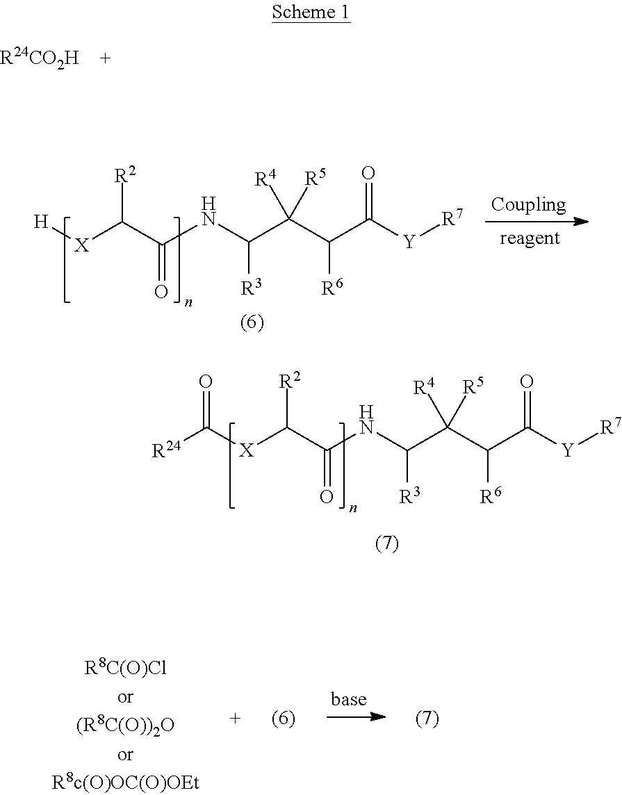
[R24CO2H].[H][X]C(C(NC(C(C(C([Y][R7])=O)[R6])([R4])[R5])[R3])=O)[R2].C([X]C(C(NC(C(C(C([Y][R7])=O)[R6])([R4])[R5])[R3])=O)[R2])([R24])=O
